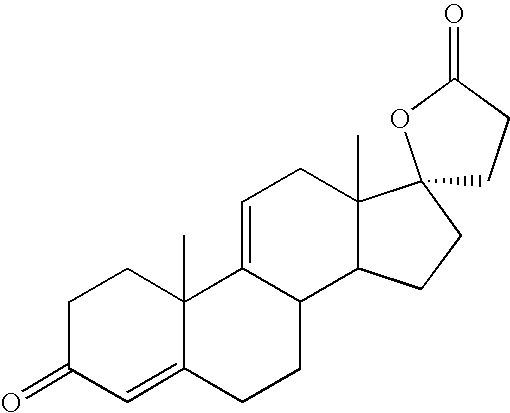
C1C(=O)C=C2C(C)(C1)C1=CCC3(C)C(C1CC2)CCC31CCC(=O)O1
